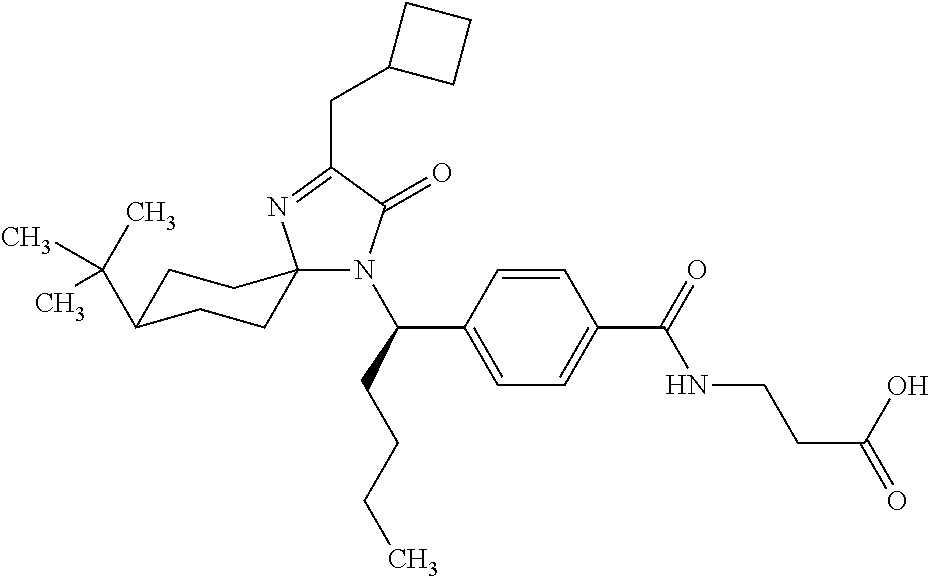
N1(C(CCCC)C2=CC=C(C(=O)NCCC(=O)O)C=C2)C(=O)C(CC2CCC2)=NC12CCC(C(C)(C)C)CC2
